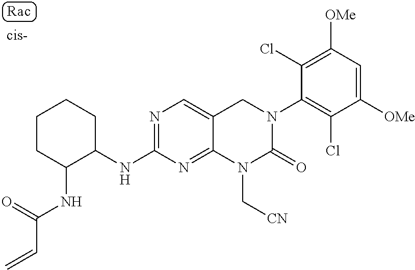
N1=C(NC2CCCCC2NC(C=C)=O)N=C2N(C[CN])C(=O)N(C3=C(Cl)C([OMe])=CC([OMe])=C3Cl)CC2=C1
